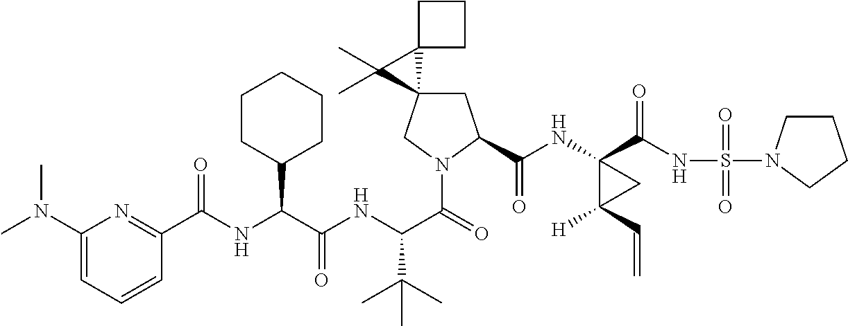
C1C2(CN(C(=O)C(NC(C(NC(=O)C3=NC(N(C)C)=CC=C3)C3CCCCC3)=O)C(C)(C)C)C1C(NC1(C(NS(=O)(=O)N3CCCC3)=O)C([H])(C=C)C1)=O)C1(C2(C)C)CCC1
